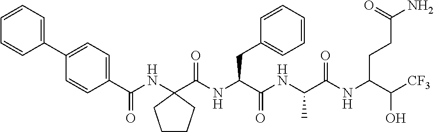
C1=CC(C(NC2(C(NC(C(NC(C(NC(C([CF3])O)CCC(N)=O)=O)C)=O)CC3=CC=CC=C3)=O)CCCC2)=O)=CC=C1C1=CC=CC=C1
